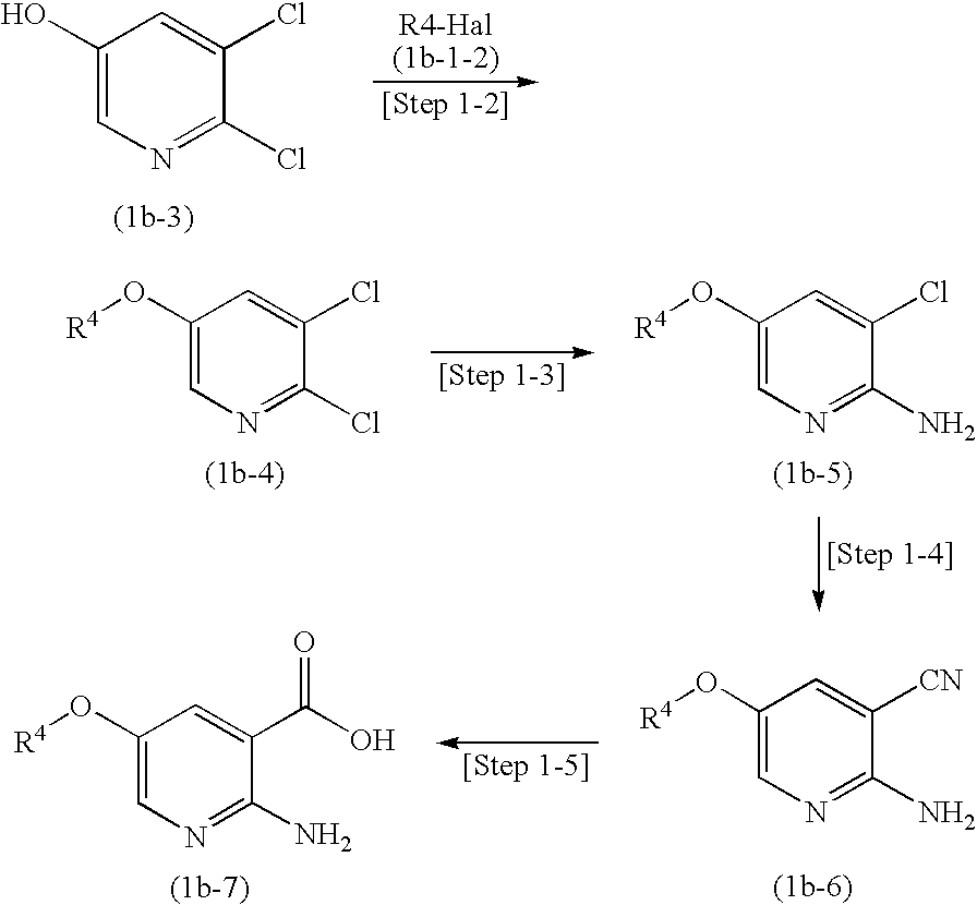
C1(O)=CN=C(Cl)C(Cl)=C1.C1(O[R4])=CN=C(Cl)C(Cl)=C1.C1(O[R4])=CN=C(N)C(Cl)=C1.C1(O[R4])=CN=C(N)C([CN])=C1.C1(O[R4])=CN=C(N)C(C(=O)O)=C1
